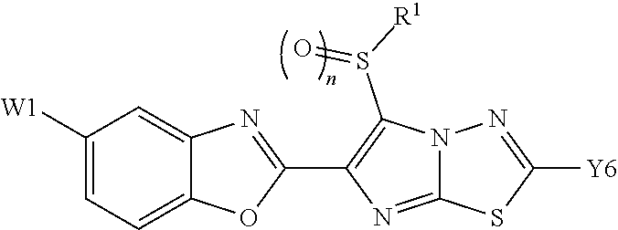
C1([W1])=CC=C2C(=C1)N=C(C1=C(S([R1])=O)N3C(=N1)SC([Y6])=N3)O2
